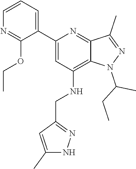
C(CC)(C)N1C2=C(NCC3=NNC(C)=C3)C=C(C3=CC=CN=C3OCC)N=C2C(C)=N1
